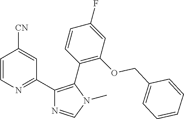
C1=CN=C(C2=C(C3=C(OCC4=CC=CC=C4)C=C(F)C=C3)N(C)C=N2)C=C1[CN]
